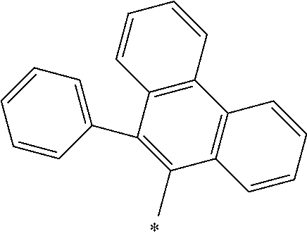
C12=C(C3=C(C(C4=CC=CC=C4)=C1C)C=CC=C3)C=CC=C2
